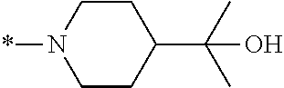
C1CN(*)CCC1C(C)(C)O
